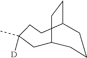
C1C2CCC(CCC1(C)[D])CCC2
